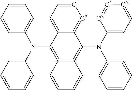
C12=[C2][C1]=CC=C1C(N(C1=CC=CC=C1)C1=CC=CC=C1)=C1C(=C2N(C2=CC=[C5][C4]=[C3]2)C2=CC=CC=C2)C=CC=C1
